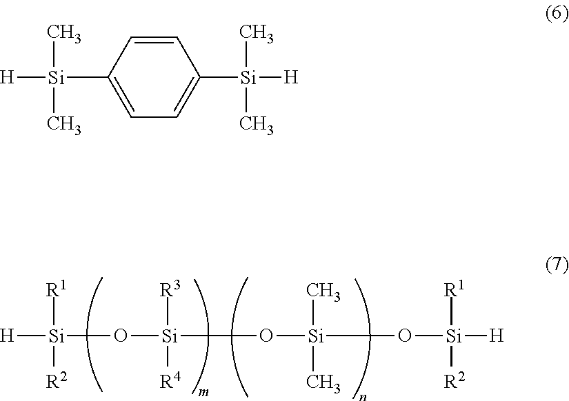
[H][Si](O[Si](O[Si](O[Si]([H])([R1])[R2])(C)C)([R3])[R4])([R1])[R2].C1=CC([Si]([H])(C)C)=CC=C1[Si]([H])(C)C
